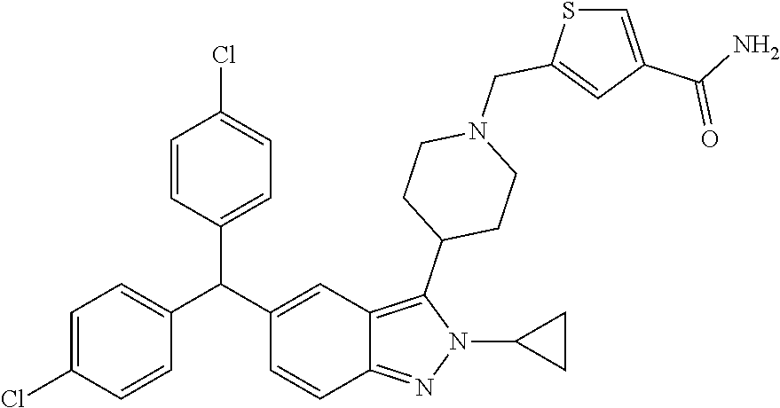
C1=C(Cl)C=CC(C(C2=CC3=C(C4CCN(CC5=CC(C(=O)N)=CS5)CC4)N(C4CC4)N=C3C=C2)C2=CC=C(Cl)C=C2)=C1
